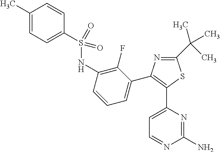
N1=C(C(C)(C)C)SC(C2=CC=NC(N)=N2)=C1C1=CC=CC(NS(=O)(=O)C2=CC=C(C)C=C2)=C1F
